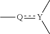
C[Y](:[Q]C)C
